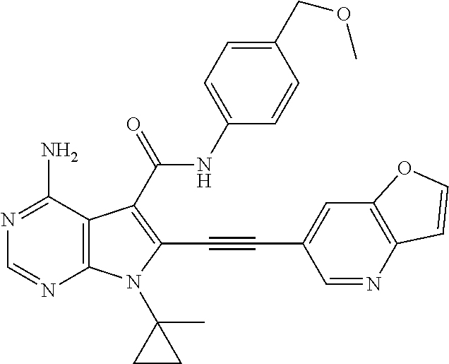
C12=C(C(N)=NC=N1)C(C(=O)NC1=CC=C(COC)C=C1)=C(C#CC1=CC3=C(N=C1)C=CO3)N2C1(C)CC1
